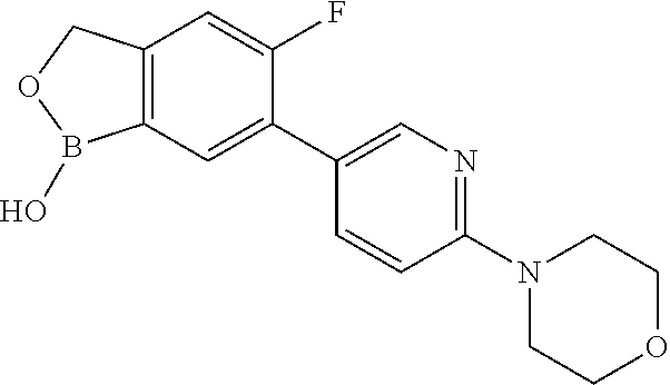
C12=C(COB1O)C=C(F)C(C1=CN=C(N3CCOCC3)C=C1)=C2
